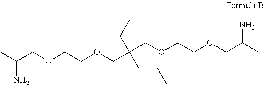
CC(COC(COCC(COCC(OCC(C)N)C)(CC)CCCC)C)N
